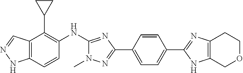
C12=C(C=CC(NC3=NC(C4=CC=C(C5=NC6=C(N5)COCC6)C=C4)=NN3C)=C1C1CC1)NN=C2
